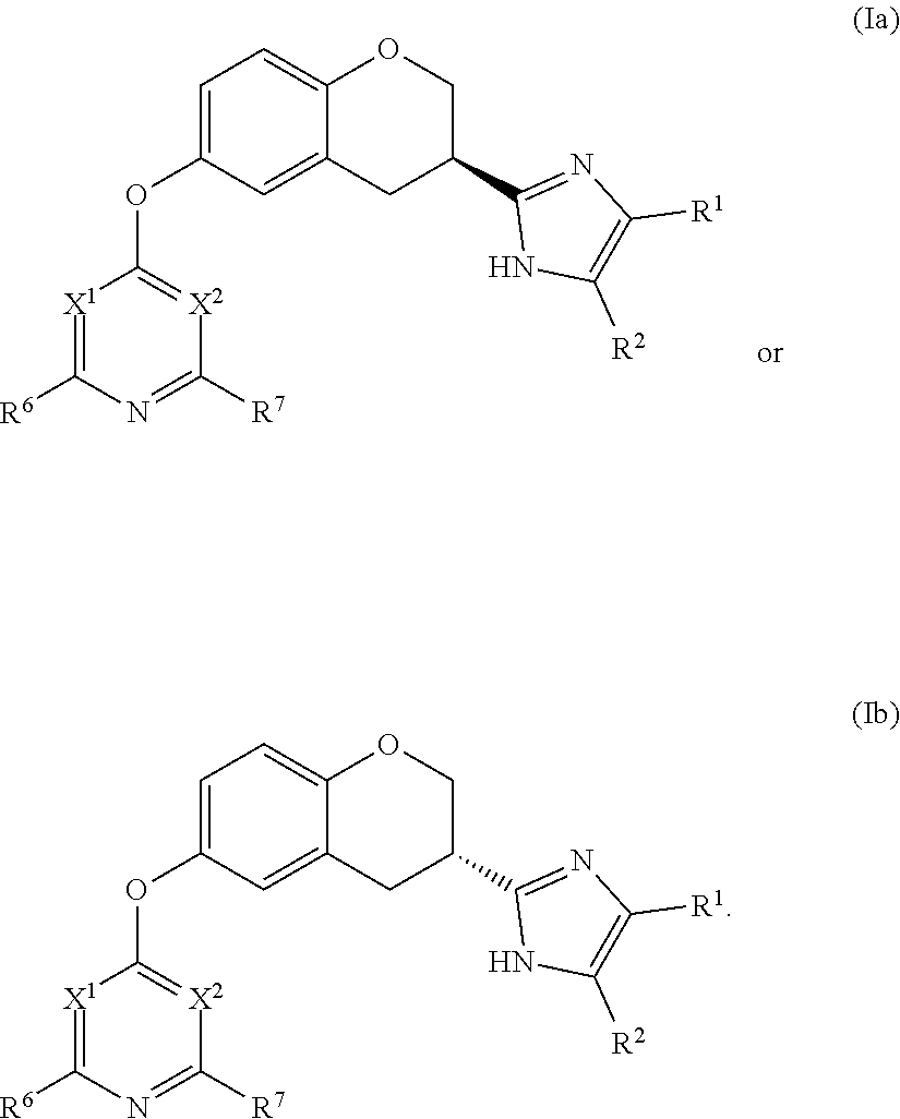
C1(OC2=[X2]C([R7])=NC([R6])=[X1]2)=CC=C2OCC(C3=NC([R1])=C([R2])N3)CC2=C1.C1(OC2=[X2]C([R7])=NC([R6])=[X1]2)=CC=C2OCC(C3=NC([R1])=C([R2])N3)CC2=C1
